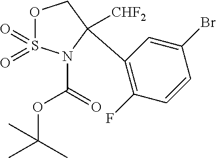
O1S(=O)(=O)N(C(=O)OC(C)(C)C)C([CHF2])(C2=C(F)C=CC(Br)=C2)C1
